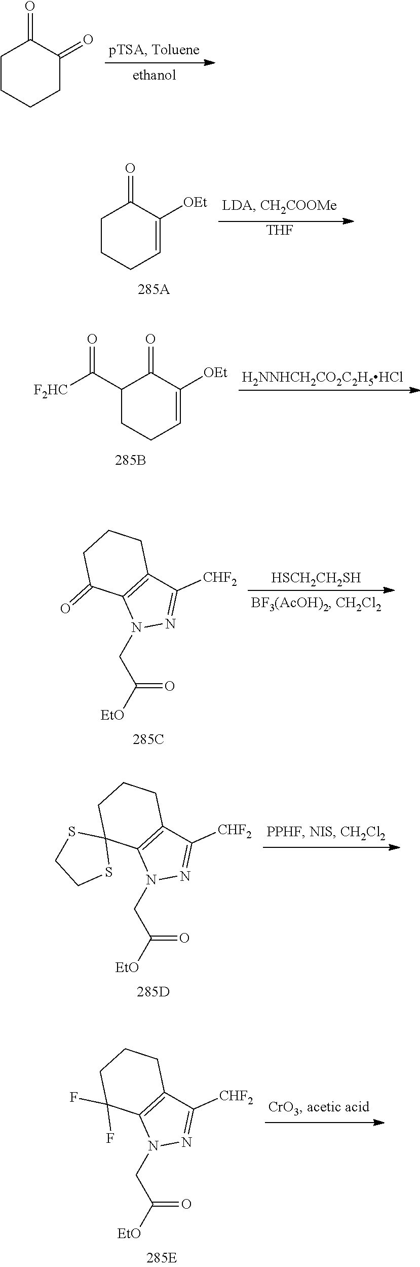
C1CCCC(=O)C1=O.C1CCC=C([OEt])C1=O.[THF].C1(C([F2HC])=O)CCC=C([OEt])C1=O.[H2NNHCH2CO2C2H5HCl].N1(CC([EtO])=O)N=C([CHF2])C2=C1C(=O)CCC2.[HSCH2CH2SH].N1(CC([EtO])=O)N=C([CHF2])C2=C1C1(CCC2)SCCS1.N1(CC([EtO])=O)N=C([CHF2])C2=C1C(F)(F)CCC2
